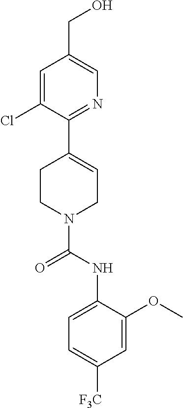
C1=C(Cl)C(C2=CCN(C(NC3=CC=C([F3C])C=C3OC)=O)CC2)=NC=C1CO
